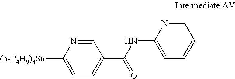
N1=CC(C(NC2=CC=CC=N2)=O)=CC=C1[(n-C4H9)3Sn]
